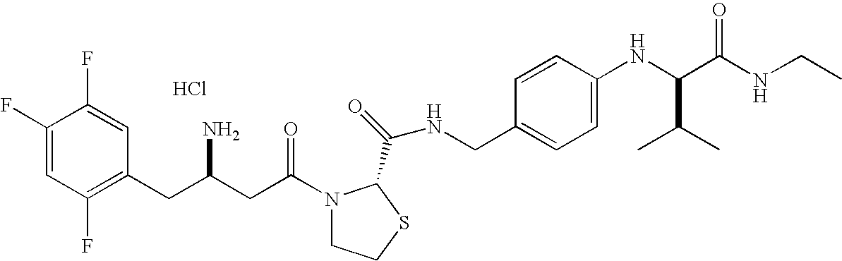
Cl.C1(F)=CC(F)=C(CC(CC(=O)N2CCSC2C(=O)NCC2=CC=C(NC(C(NCC)=O)C(C)C)C=C2)N)C=C1F
